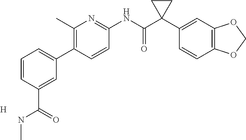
C1(C)=C(C2=CC=CC(C(=O)NC)=C2)C=CC(NC(C2(C3=CC4=C(C=C3)OCO4)CC2)=O)=N1.[H]
